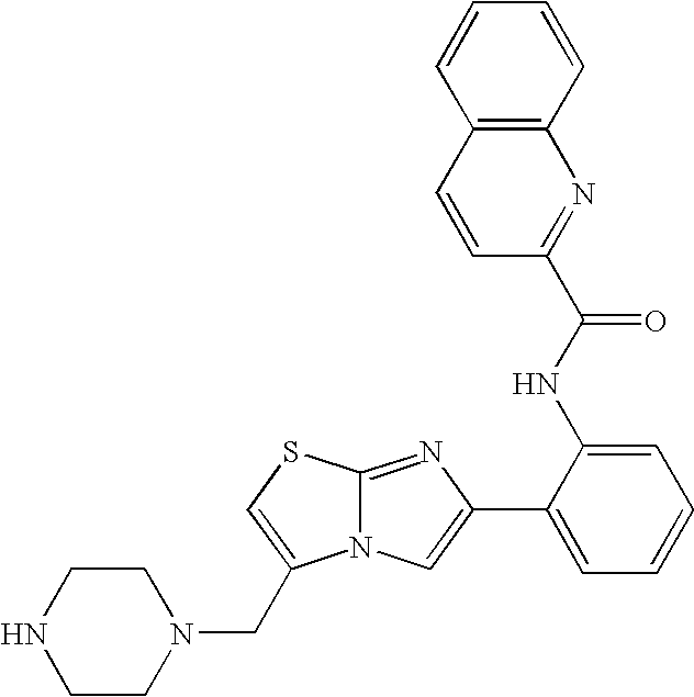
N12C(=NC(C3=CC=CC=C3NC(C3=NC4=C(C=C3)C=CC=C4)=O)=C1)SC=C2CN1CCNCC1
